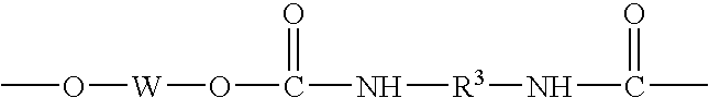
O([W]OC(=O)N[R3]NC(=O)C)C
